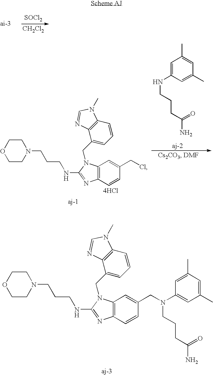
[SOCl2].[CH2Cl2].C1=C(NCCCC(N)=O)C=C(C)C=C1C.[4HCl].C12=C(C=C(CCl)C=C1)N(CC1=CC=CC3=C1N=CN3C)C(NCCCN1CCOCC1)=N2.C12=C(C=C(CN(C3=CC(C)=CC(C)=C3)CCCC(N)=O)C=C1)N(CC1=CC=CC3=C1N=CN3C)C(NCCCN1CCOCC1)=N2
